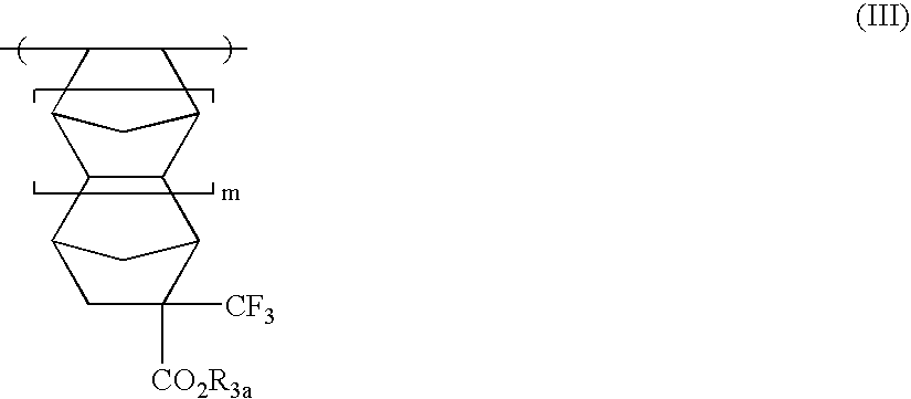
C12C(C)C(C)C(C1)C1C2C2C([CF3])([CO2R3a])CC1C2
